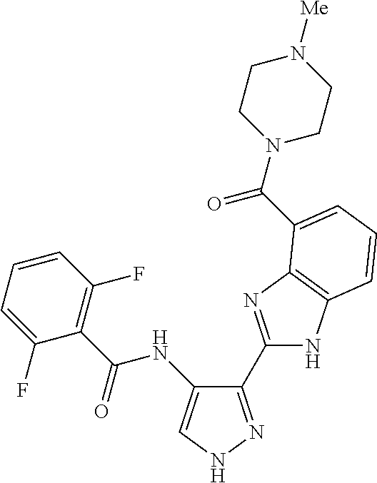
C1(C2=NC3=C(N2)C=CC=C3C(N2CCN([Me])CC2)=O)=NNC=C1NC(C1=C(F)C=CC=C1F)=O
